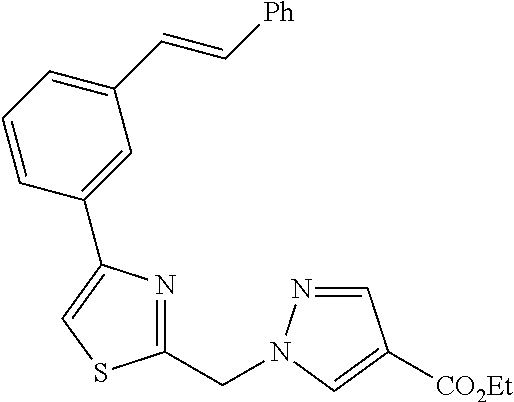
C1(CN2N=CC([CO2Et])=C2)=NC(C2=CC(C=C[Ph])=CC=C2)=CS1
